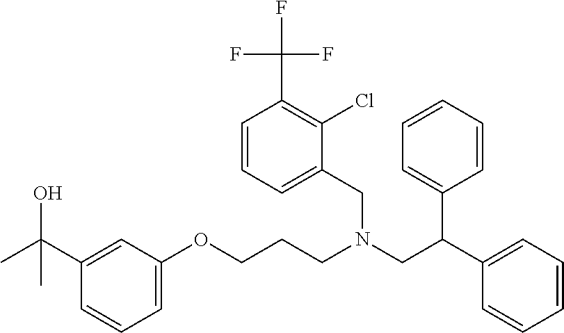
C1=C(OCCCN(CC(C2=CC=CC=C2)C2=CC=CC=C2)CC2=CC=CC(C(F)(F)F)=C2Cl)C=C(C(C)(O)C)C=C1
